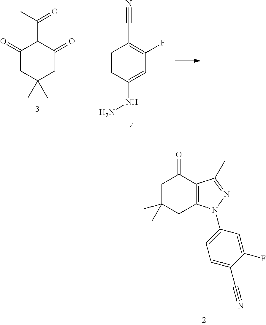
C1(=O)CC(C)(C)CC2=C1C(C)=NN2C1=CC=C(C#N)C(F)=C1.C1=CC(NN)=CC(F)=C1C#N.C1(=O)CC(C)(C)CC(=O)C1C(C)=O
